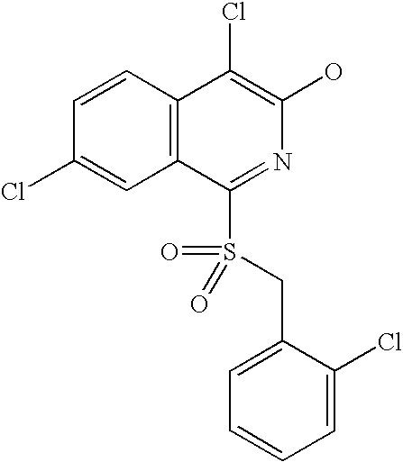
C1=CC2=C(C=C1Cl)C(S(CC1=CC=CC=C1Cl)(=O)=O)=NC(O)=C2Cl
